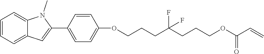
C1=CC=C2C(=C1)N(C)C(C1=CC=C(OCCCC(CCCOC(C=C)=O)(F)F)C=C1)=C2
